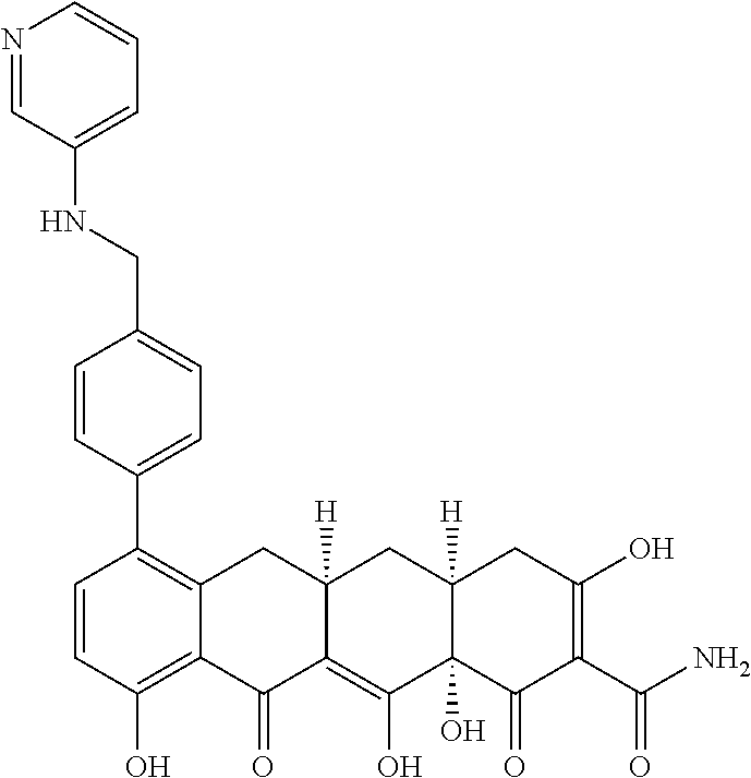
C1=CC(O)=C2C(=C1C1=CC=C(CNC3=CC=CN=C3)C=C1)CC1([H])C(=C(O)C3(O)C([H])(C1)CC(O)=C(C(N)=O)C3=O)C2=O
